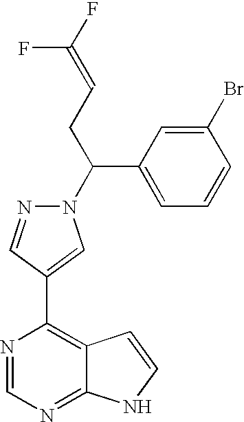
C(C(C1=CC=CC(Br)=C1)N1N=CC(C2=C3C(=NC=N2)NC=C3)=C1)C=C(F)F
